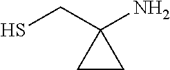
C(C1(N)CC1)S
